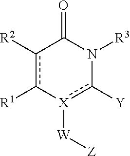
c1([R2])c([R1])-[X]([W][Z])c([Y])N([R3])C1=O
